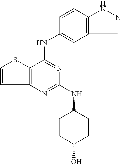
C12=C(C(NC3=CC4=C(C=C3)NN=C4)=NC(NC3CCC(O)CC3)=N1)SC=C2
